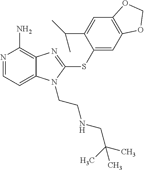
N1=CC=C2C(=C1N)N=C(SC1=CC3=C(C=C1C(C)C)OCO3)N2CCNCC(C)(C)C
